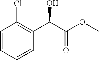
C1=CC=CC(C(C(OC)=O)O)=C1Cl
